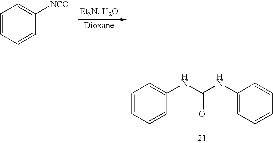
C1=CC=CC([NCO])=C1.C1=CC=CC(NC(NC2=CC=CC=C2)=O)=C1
